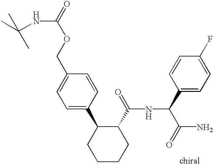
C1=C(C2CCCCC2C(=O)NC(C(N)=O)C2=CC=C(F)C=C2)C=CC(COC(=O)NC(C)(C)C)=C1
